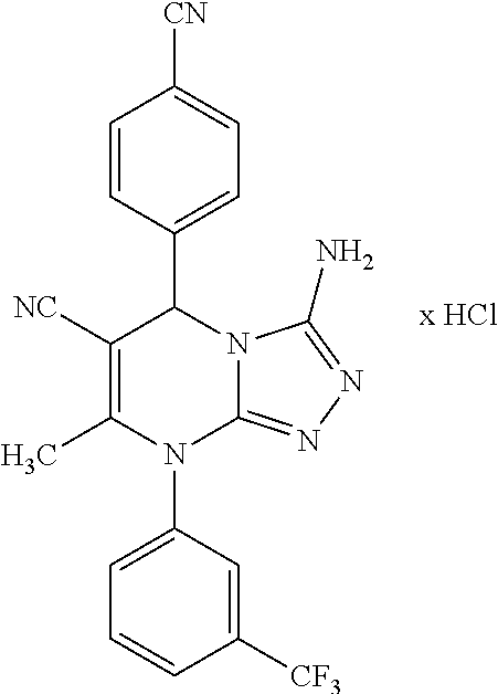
C1=CC(C2C([NC])=C(C)N(C3=CC=CC([CF3])=C3)C3=NN=C(N)N23)=CC=C1[CN]
